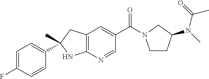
C1=C(F)C=CC(C2(C)CC3=C(N2)N=CC(C(=O)N2CCC(N(C(C)=O)C)C2)=C3)=C1
